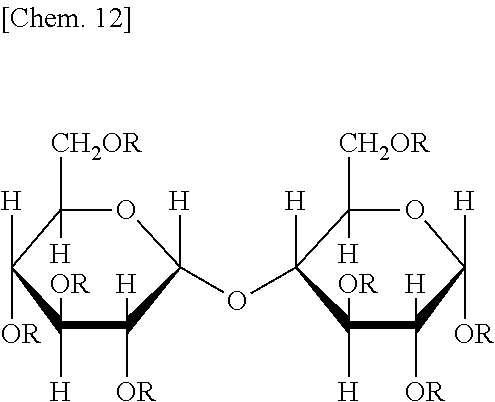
O1C([H])(OC2([H])C([OR])([H])C([H])([OR])C([H])([OR])OC2([H])[CH2OR])C([H])([OR])C([OR])([H])C([H])([OR])C1([CH2OR])[H]
